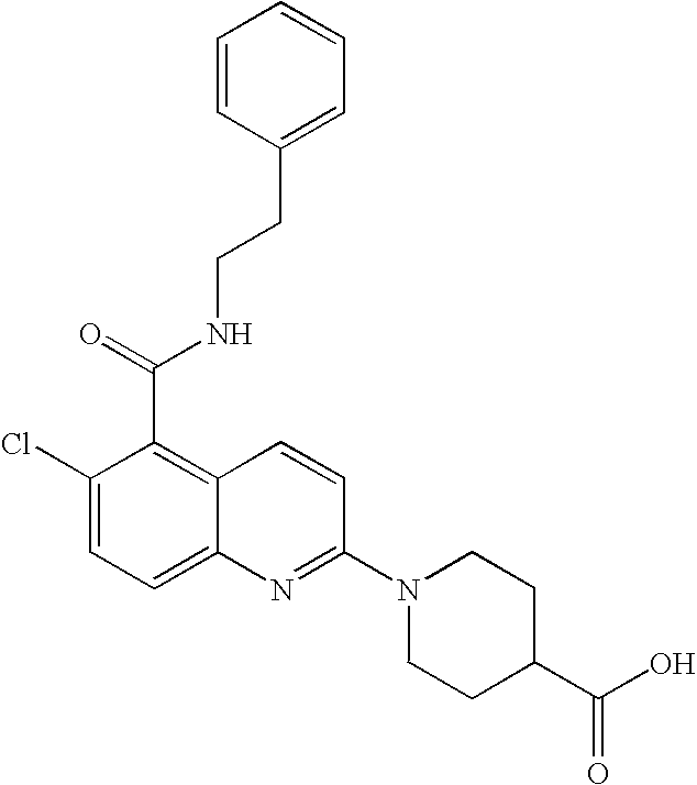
C1=CC(CCNC(C2=C3C(=CC=C2Cl)N=C(N2CCC(C(O)=O)CC2)C=C3)=O)=CC=C1
